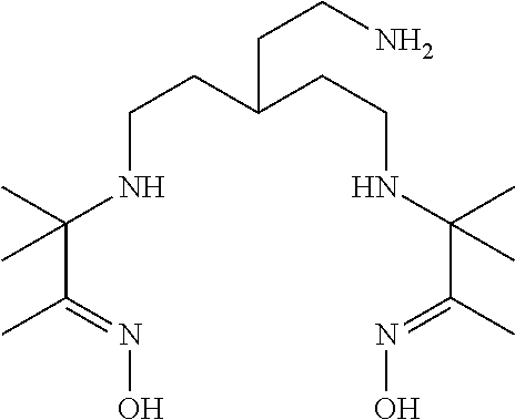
C(CC(CCNC(C(C)=NO)(C)C)CCN)NC(C)(C(=NO)C)C
